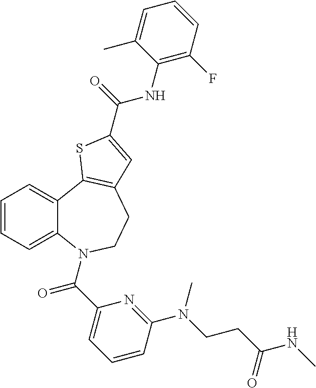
C1=CC=C2C(=C1)C1=C(CCN2C(C2=CC=CC(N(CCC(NC)=O)C)=N2)=O)C=C(C(=O)NC2=C(F)C=CC=C2C)S1
